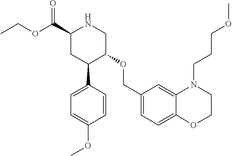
C1(C(OCC)=O)CC(C2=CC=C(OC)C=C2)C(OCC2=CC=C3C(=C2)N(CCCOC)CCO3)CN1
